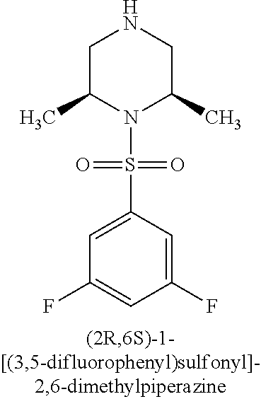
C1C(C)N(S(=O)(=O)C2=CC(F)=CC(F)=C2)C(C)CN1
